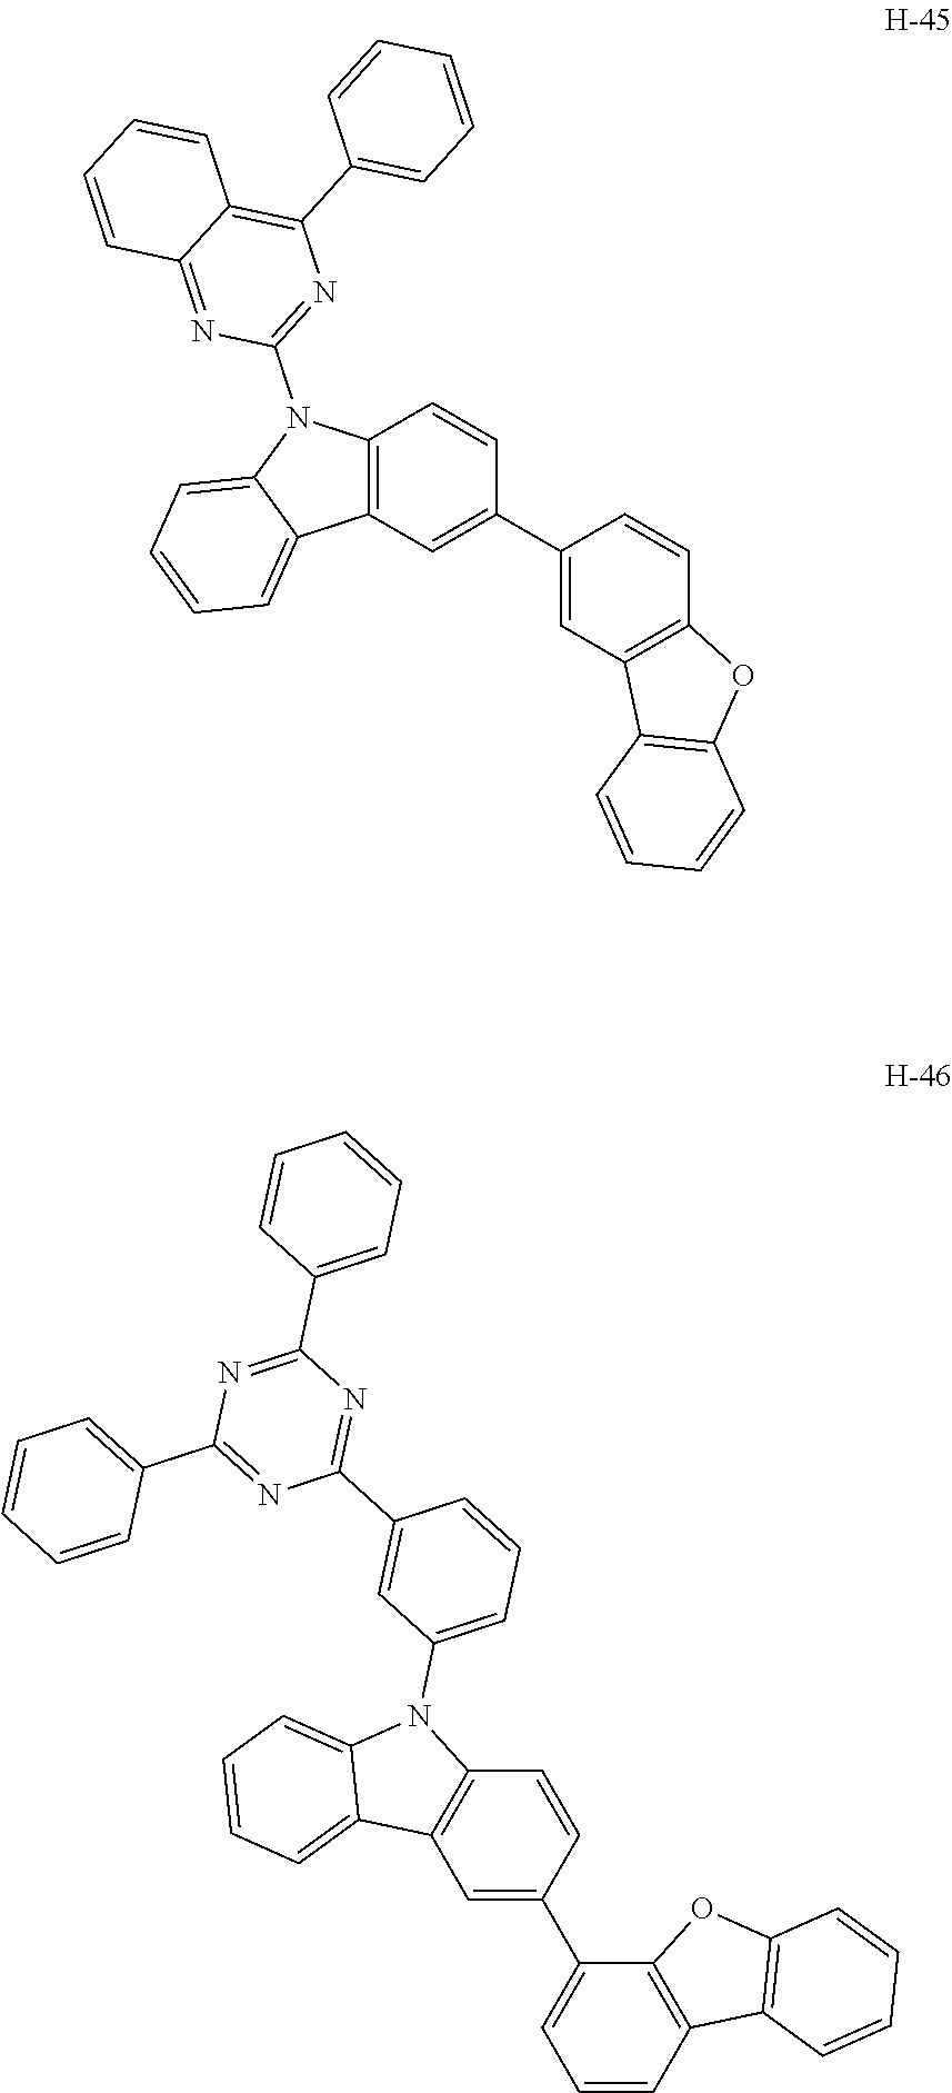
C12=C(C=C(C3=CC4=C(C=C3)OC3=C4C=CC=C3)C=C1)C1=CC=CC=C1N2C1=NC(C2=CC=CC=C2)=C2C(=N1)C=CC=C2.C1=C(C2=CC=CC3=C2OC2=C3C=CC=C2)C=CC2=C1C1=CC=CC=C1N2C1=CC=CC(C2=NC(C3=CC=CC=C3)=NC(C3=CC=CC=C3)=N2)=C1
